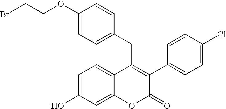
C1(OCCBr)=CC=C(CC2=C(C3=CC=C(Cl)C=C3)C(=O)OC3=CC(O)=CC=C23)C=C1
